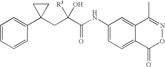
C1=CC=CC(C2(CC(C(NC3=CC=C4C(=C3)C(C)=NOC4=O)=O)([R3])O)CC2)=C1
